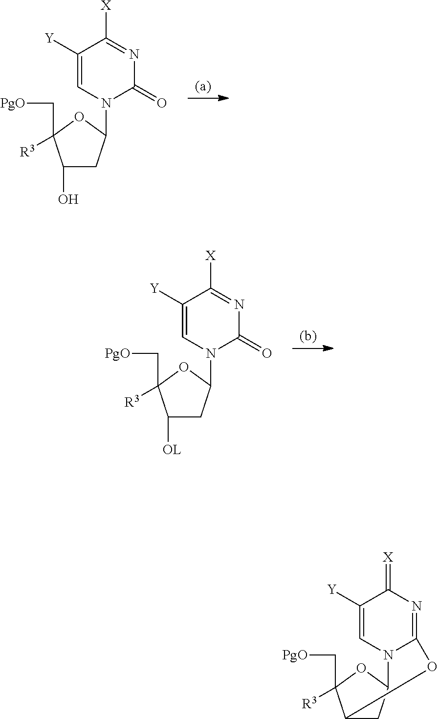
C1([Y])=CN(C2CC(O)C(C[PgO])([R3])O2)C(=O)N=C1[X].C1([Y])=CN(C2CC([OL])C(C[PgO])([R3])O2)C(=O)N=C1[X].C1([Y])=CN2C(=NC1=[X])OC1CC2OC1(C[PgO])[R3]
